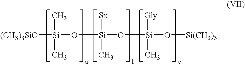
[(CH3)3SiO][Si](O[Si](O[Si](O[Si(CH3)3])(C)[Gly])([Sx])C)(C)C
